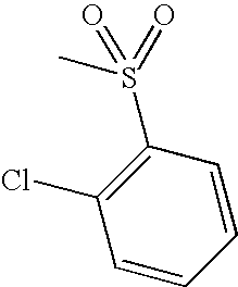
CS(C1=C(Cl)C=CC=C1)(=O)=O
